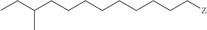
C(CCCCC[Z])CCCC(CC)C
